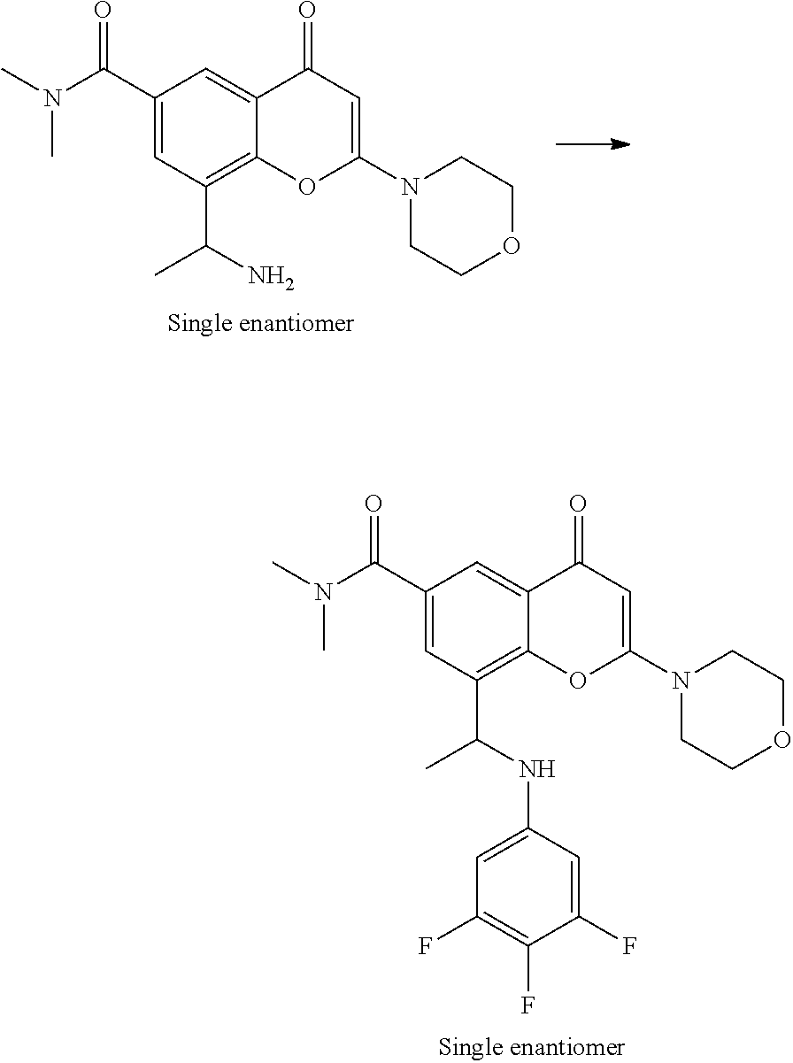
N(C(C1=CC(C(NC2=CC(F)=C(F)C(F)=C2)C)=C2C(=C1)C(=O)C=C(N1CCOCC1)O2)=O)(C)C.N(C(C1=CC(C(N)C)=C2C(=C1)C(=O)C=C(N1CCOCC1)O2)=O)(C)C
